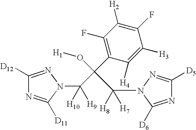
C1([D12])=NN(C([H9])([H10])C(C2=C(F)C([H2])=C(F)C([H3])=C2[H4])(O[H1])C(N2C([D6])=NC([D5])=N2)([H8])[H7])C([D11])=N1
